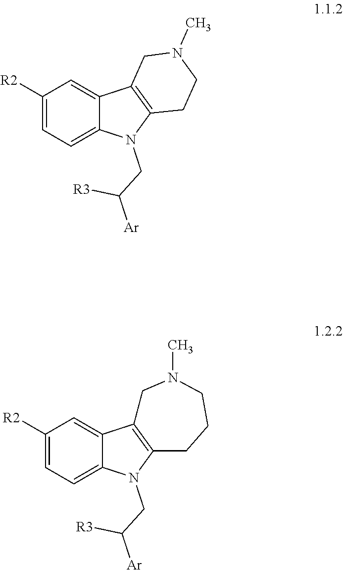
C1([R2])=CC=C2C(=C1)C1=C(N2CC([R3])[Ar])CCN(C)C1.C1([R2])=CC=C2C(=C1)C1=C(N2CC([R3])[Ar])CCCN(C)C1
